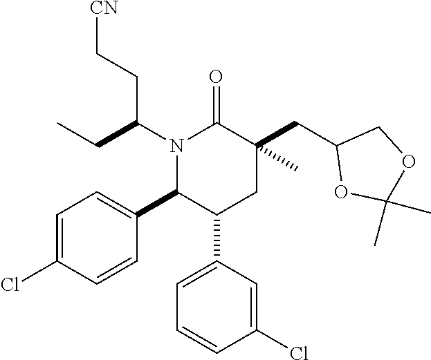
N1(C(CC)CC[CN])C(C2=CC=C(Cl)C=C2)C(C2=CC=CC(Cl)=C2)CC(CC2OC(C)(C)OC2)(C)C1=O
